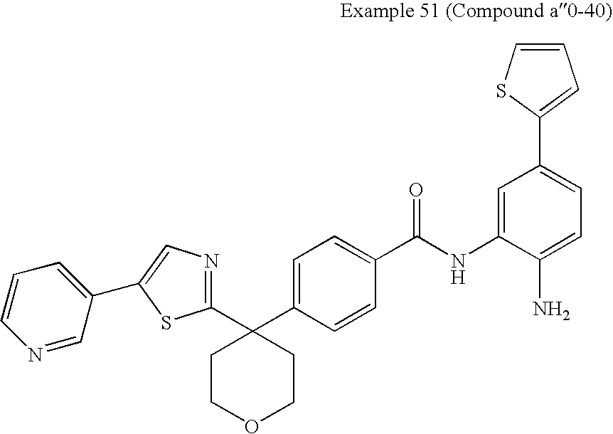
C1(C2(C3=CC=C(C(NC4=CC(C5=CC=CS5)=CC=C4N)=O)C=C3)CCOCC2)=NC=C(C2=CC=CN=C2)S1
